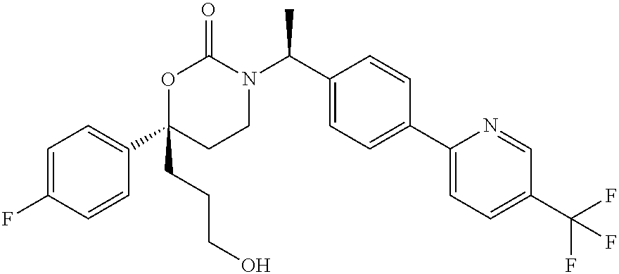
C1=C(F)C=CC(C2(CCCO)CCN(C(C3=CC=C(C4=CC=C(C(F)(F)F)C=N4)C=C3)C)C(=O)O2)=C1
